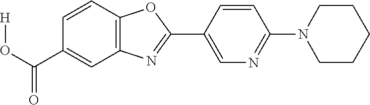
C1(C(O[H])=O)=CC2=C(C=C1)OC(C1=CN=C(N3CCCCC3)C=C1)=N2
